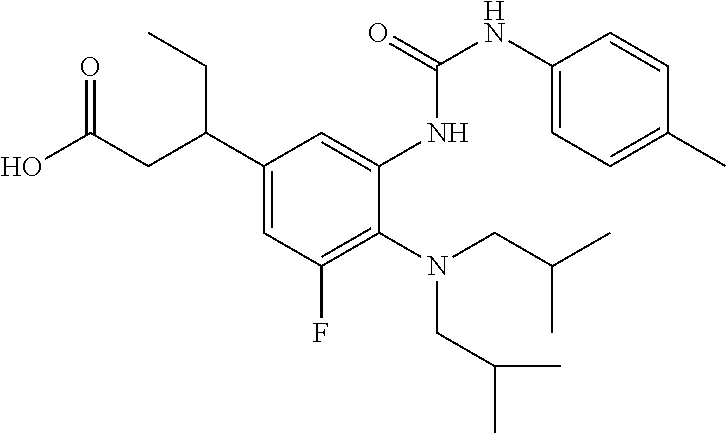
C1(C(CC(O)=O)CC)=CC(F)=C(N(CC(C)C)CC(C)C)C(NC(NC2=CC=C(C)C=C2)=O)=C1
